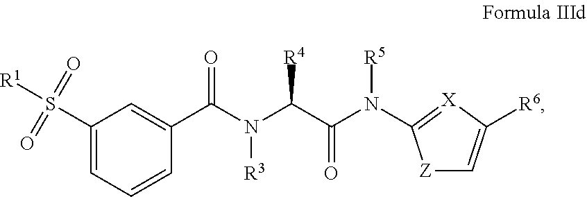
C1(S([R1])(=O)=O)=CC=CC(C(N(C(C(N([R5])C2=[X]C([R6])=C[Z]2)=O)[R4])[R3])=O)=C1
